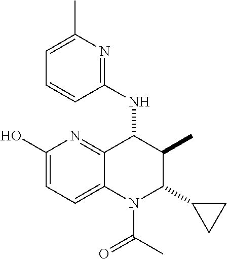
C1(O)=CC=C2C(=N1)C(NC1=NC(C)=CC=C1)C(C)C(C1CC1)N2C(C)=O
